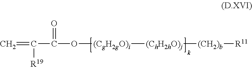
C=C(C(O[(CgH2gO)i][(ChH2hO)j][(CH2)b][R11])=O)[R19]
